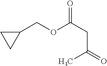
C1CC1COC(CC(=O)C)=O
